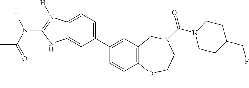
C12=CC=C(C3=CC4=C(C(C)=C3)OCCN(C(=O)N3CCC(CF)CC3)C4)C=C1NC(N(C(=O)C)[H])=N2[H]
